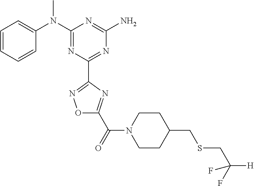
C1=CC=CC(N(C2=NC(C3=NOC(C(=O)N4CCC(CSCC([H])(F)F)CC4)=N3)=NC(N)=N2)C)=C1
